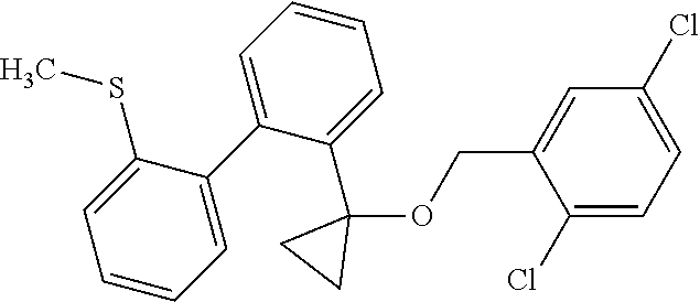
C1(SC)=CC=CC=C1C1=CC=CC=C1C1(OCC2=CC(Cl)=CC=C2Cl)CC1
